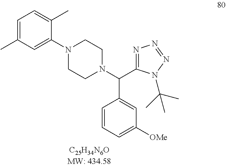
N1(C2=CC(C)=CC=C2C)CCN(C(C2=NN=NN2C(C)(C)C)C2=CC([OMe])=CC=C2)CC1
